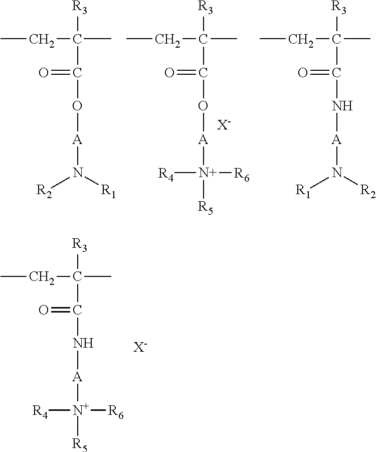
CCC(C)([R3])C(=O)O[A]N([R2])[R1].CCC(C)([R3])C(=O)O[A][N+]([R4])([R6])[R5].[X-].CCC(C)([R3])C(=O)N[A]N([R1])[R2].CCC(C)([R3])C(=O)N[A][N+]([R4])([R6])[R5].[X-]
